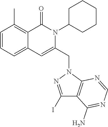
C1=CC=C2C(=C1C)C(=O)N(C1CCCCC1)C(CN1C3=C(C(N)=NC=N3)C(I)=N1)=C2
